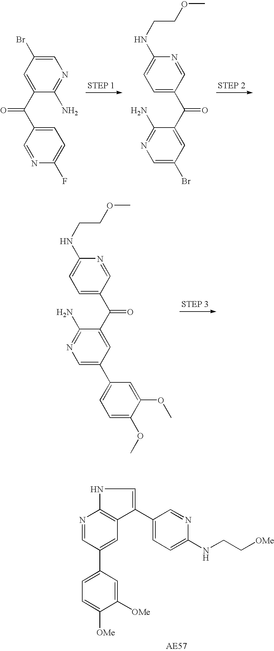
C1(C(C2=CC=C(F)N=C2)=O)=CC(Br)=CN=C1N.C1=C(C(C2=CC(Br)=CN=C2N)=O)C=NC(NCCOC)=C1.C1=C(C(C2=CC(C3=CC=C(OC)C(OC)=C3)=CN=C2N)=O)C=NC(NCCOC)=C1.N1=CC(C2=CC=C([OMe])C([OMe])=C2)=CC2=C1NC=C2C1=CC=C(NCC[OMe])N=C1
